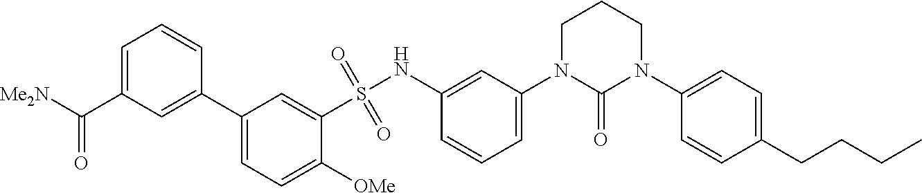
C1=C(C([Me2N])=O)C=C(C2=CC=C([OMe])C(S(NC3=CC(N4C(=O)N(C5=CC=C(CCCC)C=C5)CCC4)=CC=C3)(=O)=O)=C2)C=C1
